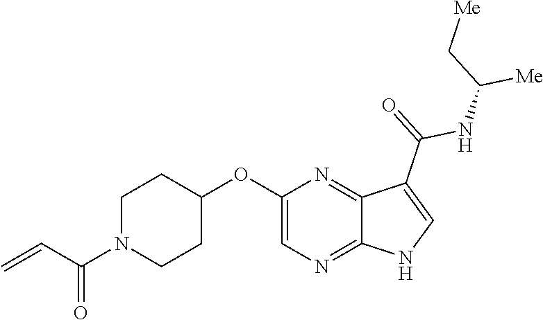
C1N(C(C=C)=O)CCC(OC2=CN=C3C(=N2)C(C(=O)NC(C[Me])[Me])=CN3)C1
